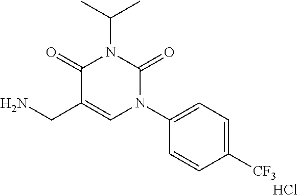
C1(=O)C(CN)=CN(C2=CC=C([CF3])C=C2)C(=O)N1C(C)C.Cl
